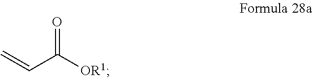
C(C([OR1])=O)=C
